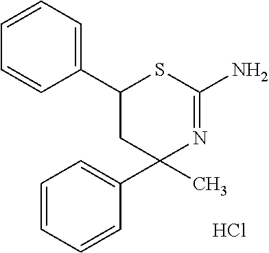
C1(C2=CC=CC=C2)CC(C)(C2=CC=CC=C2)N=C(N)S1.Cl
